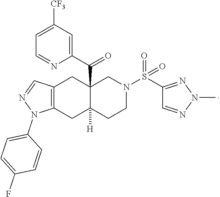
C1(C(=O)C23C([H])(CCN(S(C4=NN(C)N=C4)(=O)=O)C2)CC2=C(C3)C=NN2C2=CC=C(F)C=C2)=CC([CF3])=CC=N1
